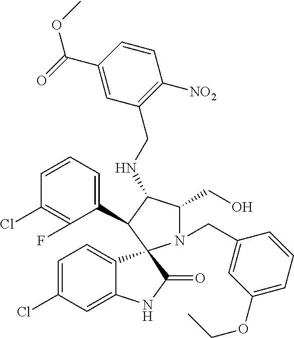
C1=C(Cl)C=C2C(=C1)C1(C(=O)N2)N(CC2=CC(OCC)=CC=C2)C(CO)C(NCC2=C([NO2])C=CC(C(=O)OC)=C2)C1C1=CC=CC(Cl)=C1F
